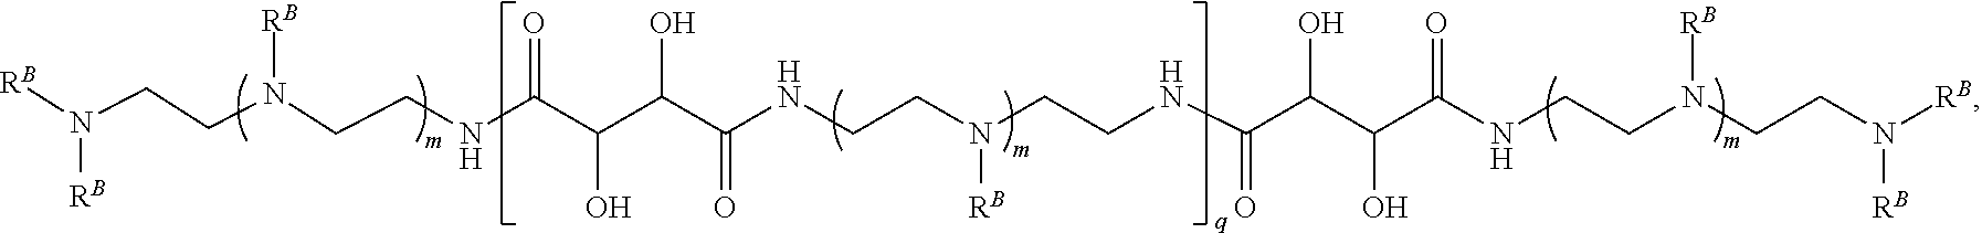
C(CNC(C(C(C(NCCN(CCNC(C(C(C(NCCN(CCN([RB])[RB])[RB])=O)O)O)=O)[RB])=O)O)O)=O)N(CCN([RB])[RB])[RB]
